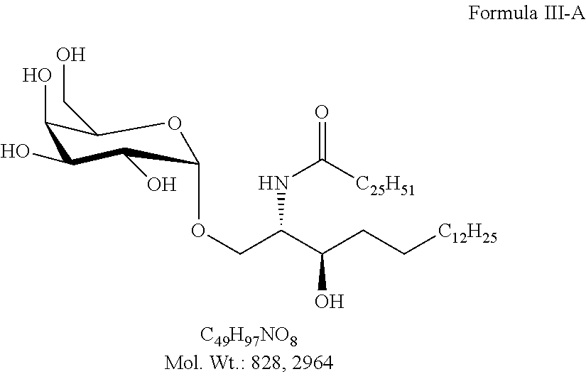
C1(O)C(O)C(O)C(OCC(C(CC[C12H25])O)NC(=O)[C25H51])OC1CO
